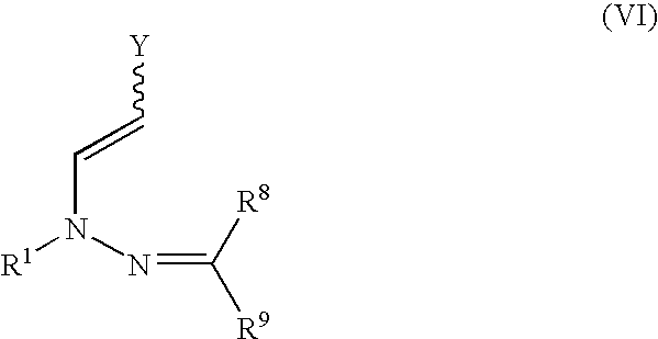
C(N([R1])N=C([R8])[R9])=C[Y]
